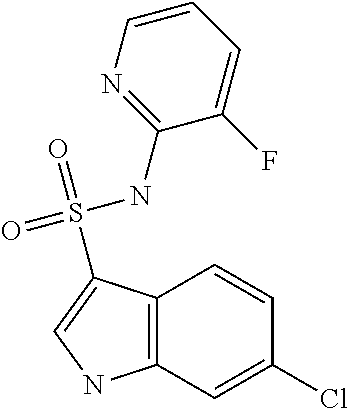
C12=C(C=C(Cl)C=C1)NC=C2S(=O)(NC1=NC=CC=C1F)=O
